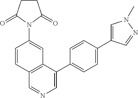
C12=C(C(C3=CC=C(C4=CN(C)N=C4)C=C3)=CN=C1)C=C(N1C(=O)CCC1=O)C=C2
